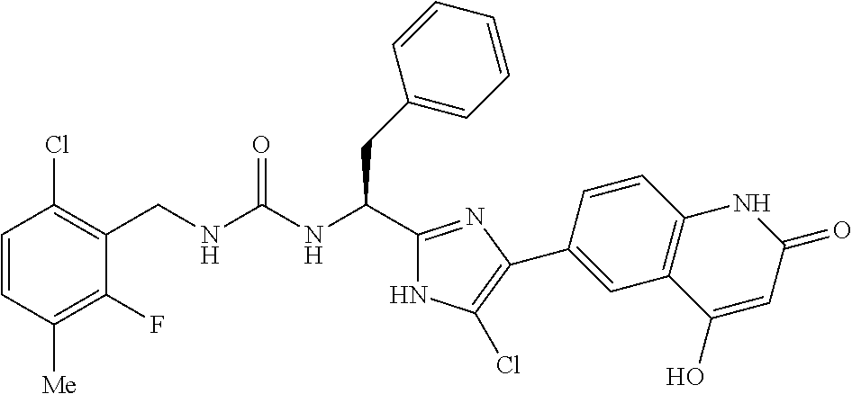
C(NC(CC1=CC=CC=C1)C1=NC(C2=CC3=C(C=C2)NC(=O)C=C3O)=C(Cl)N1)(=O)NCC1=C(Cl)C=CC([Me])=C1F
